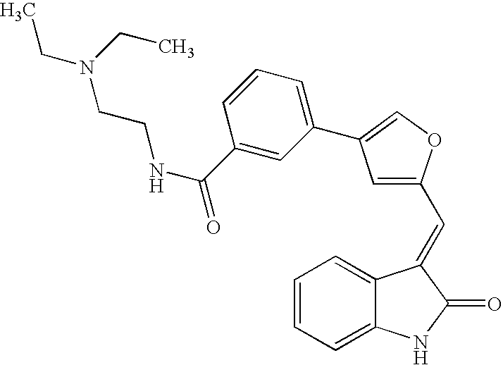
C1=CC=C2C(=C1)C(=CC1=CC(C3=CC=CC(C(=O)NCCN(CC)CC)=C3)=CO1)C(=O)N2
